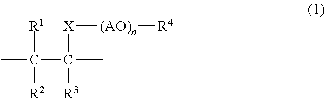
CC(C(C)([R3])[X][(AO)n][R4])([R2])[R1]
